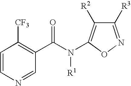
C1([R3])=NOC(N(C(C2=C([CF3])C=CN=C2)=O)[R1])=C1[R2]
